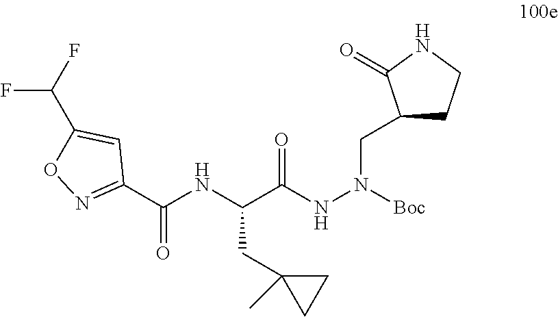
C(C(NN([Boc])CC1CCNC1=O)=O)(NC(C1=NOC(C(F)F)=C1)=O)CC1(C)CC1
